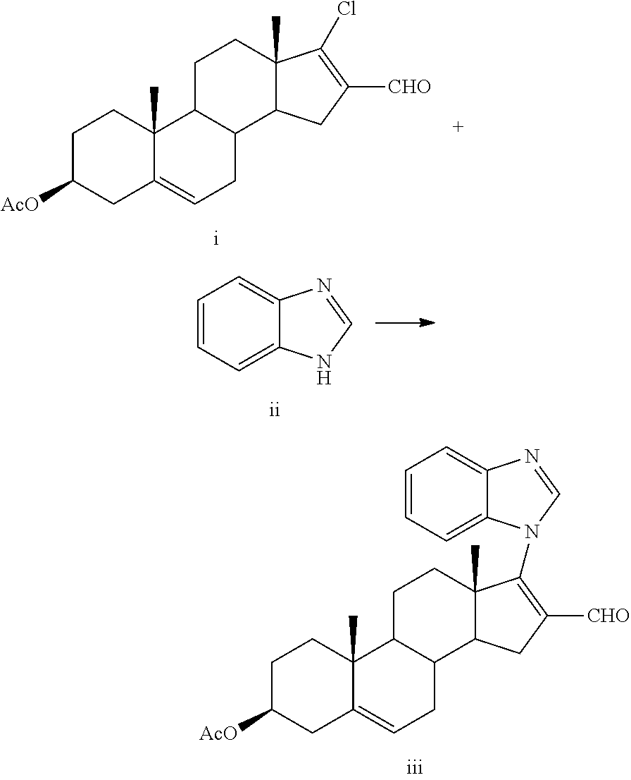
C1C([AcO])CC2=CCC3C(C2(C)C1)CCC1(C)C3CC([CHO])=C1N1C2=CC=CC=C2N=C1.C1C([AcO])CC2=CCC3C(C2(C)C1)CCC1(C)C3CC([CHO])=C1Cl.C1=CC=C2C(=C1)N=CN2
